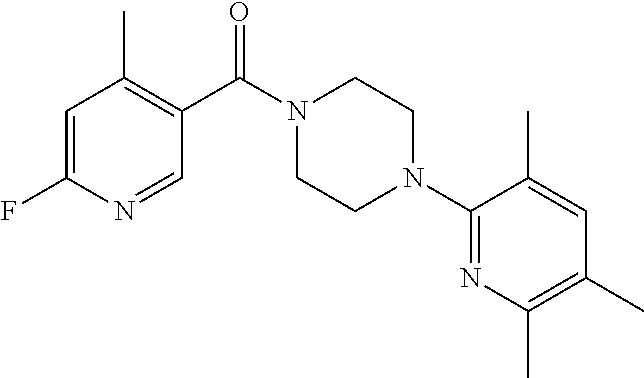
C1=C(F)N=CC(C(N2CCN(C3=NC(C)=C(C)C=C3C)CC2)=O)=C1C
